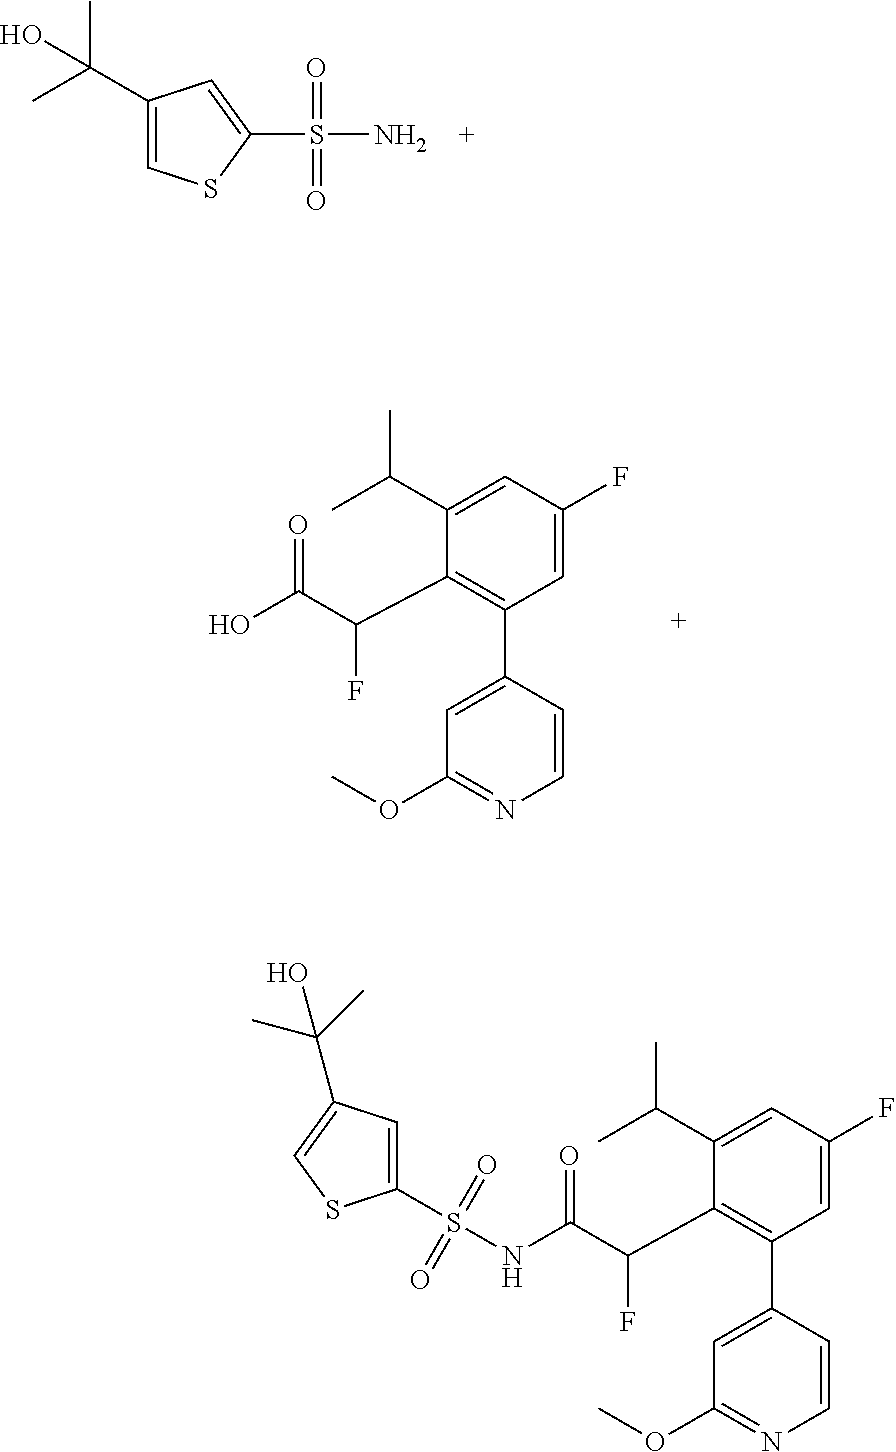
C1(C(C)C)=CC(F)=CC(C2=CC(OC)=NC=C2)=C1C(C(O)=O)F.C1(C(C)(C)O)=CSC(S(N)(=O)=O)=C1.C1(S(NC(C(C2=C(C3=CC(OC)=NC=C3)C=C(F)C=C2C(C)C)F)=O)(=O)=O)=CC(C(C)(C)O)=CS1
